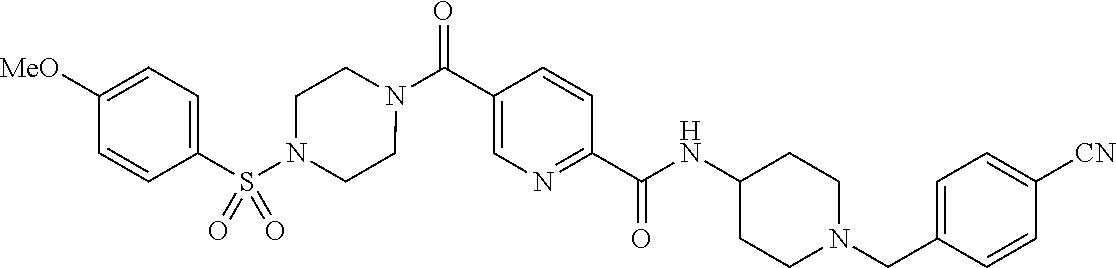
C1(CN2CCC(NC(C3=NC=C(C(N4CCN(S(C5=CC=C([OMe])C=C5)(=O)=O)CC4)=O)C=C3)=O)CC2)=CC=C([CN])C=C1
